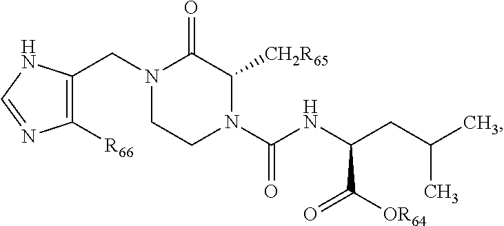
N1(CC2=C([R66])N=CN2)CCN(C(NC(CC(C)C)C([OR64])=O)=O)C([CH2R65])C1=O
